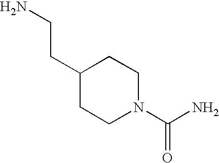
C1(CCN)CCN(C(N)=O)CC1
